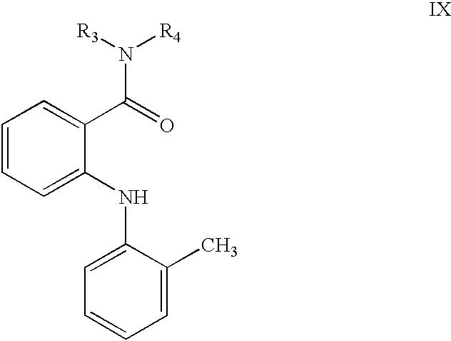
C1=CC=C(NC2=CC=CC=C2C)C(C(N([R3])[R4])=O)=C1
